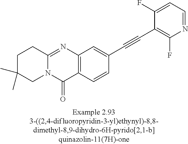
C1C(C)(C)CN2C(=NC3=C(C2=O)C=CC(C#CC2=C(F)N=CC=C2F)=C3)C1
